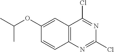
CC(OC1=CC2=C(N=C(Cl)N=C2Cl)C=C1)C
